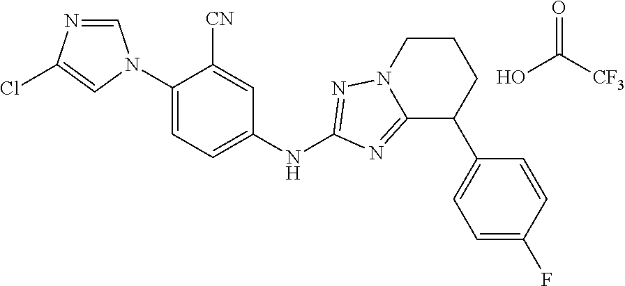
O=C([CF3])O.C1=NC(Cl)=CN1C1=CC=C(NC2=NN3C(=N2)C(C2=CC=C(F)C=C2)CCC3)C=C1[CN]
